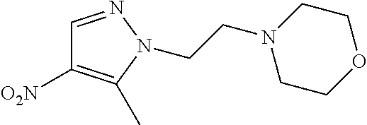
C(N1N=CC([O2N])=C1C)CN1CCOCC1
